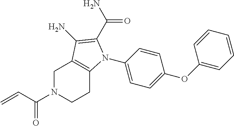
C1N(C(C=C)=O)CCC2=C1C(N)=C(C(N)=O)N2C1=CC=C(OC2=CC=CC=C2)C=C1
